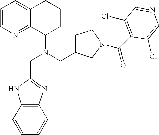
N1=C2C(=CC=C1)CCCC2N(CC1=NC2=C(N1)C=CC=C2)CC1CN(C(C2=C(Cl)C=NC=C2Cl)=O)CC1
